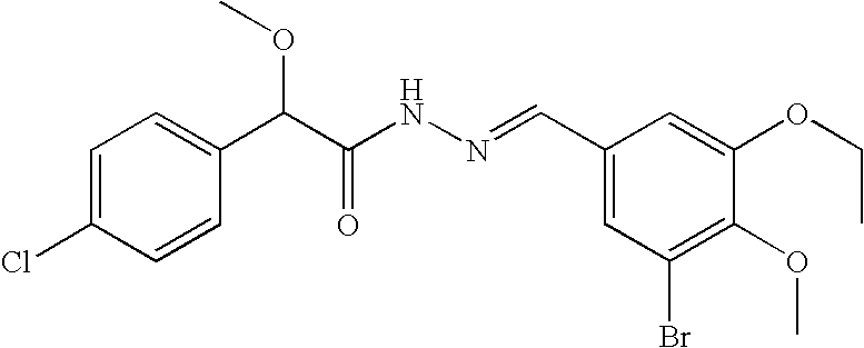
C1=C(Cl)C=CC(C(C(NN=CC2=CC(Br)=C(OC)C(OCC)=C2)=O)OC)=C1
